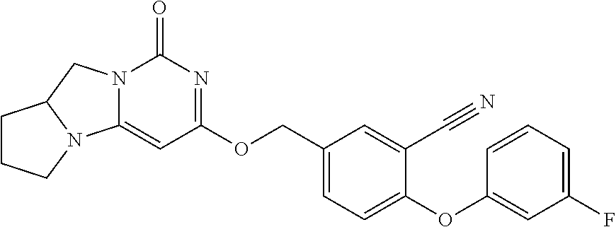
O(C1=CC=C(COC2=NC(=O)N3C(=C2)N2CCCC2C3)C=C1C#N)C1=CC(F)=CC=C1
